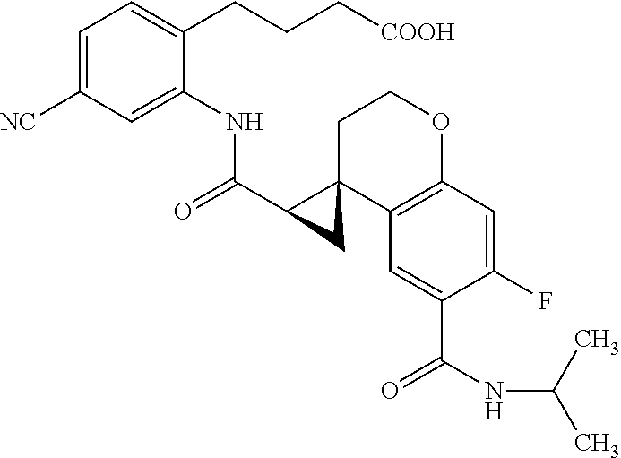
C1=C([NC])C=C(NC(C2C3(CCOC4=C3C=C(C(NC(C)C)=O)C(F)=C4)C2)=O)C(CCC[COOH])=C1
